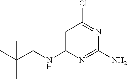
C1=C(NCC(C)(C)C)N=C(N)N=C1Cl
